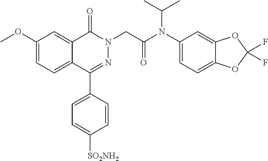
C1(C2=CC=C([SO2NH2])C=C2)=NN(CC(N(C2=CC=C3C(=C2)OC(F)(F)O3)C(C)C)=O)C(=O)C2=CC(OC)=CC=C12
